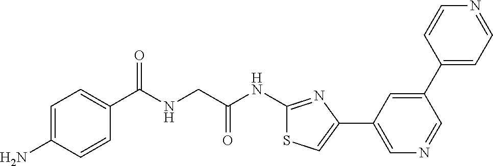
C1=C(N)C=CC(C(NCC(NC2=NC(C3=CN=CC(C4=CC=NC=C4)=C3)=CS2)=O)=O)=C1
